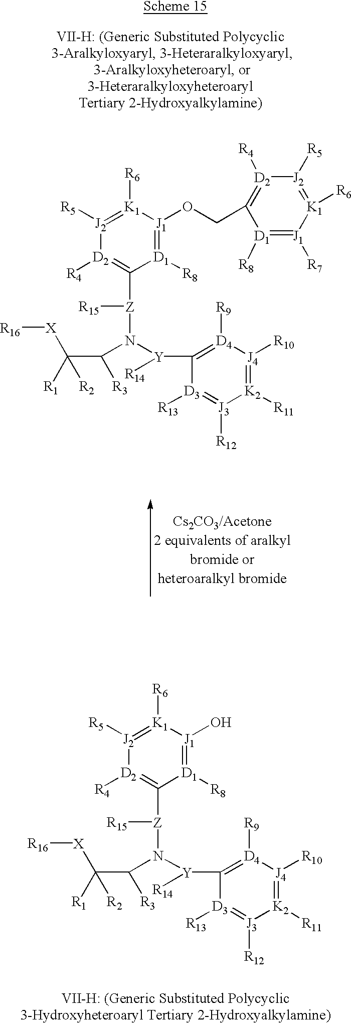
[J2]1([R5])=[K1]([R6])[J1](OCC2=[D2]([R4])[J2]([R5])=[K1]([R6])[J1]([R7])=[D1]2[R8])=[D1]([R8])C([Z]([R15])N([Y](C2=[D4]([R9])[J4]([R10])=[K2]([R11])[J3]([R12])=[D3]2[R13])[R14])C(C([R1])([X][R16])[R2])[R3])=[D2]1[R4].[J2]1([R5])=[K1]([R6])[J1](O)=[D1]([R8])C([Z]([R15])N([Y](C2=[D4]([R9])[J4]([R10])=[K2]([R11])[J3]([R12])=[D3]2[R13])[R14])C(C([R1])([X][R16])[R2])[R3])=[D2]1[R4]
